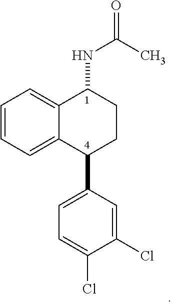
C12=CC=CC=C1C(C1=CC=C(Cl)C(Cl)=C1)CCC2NC(C)=O
